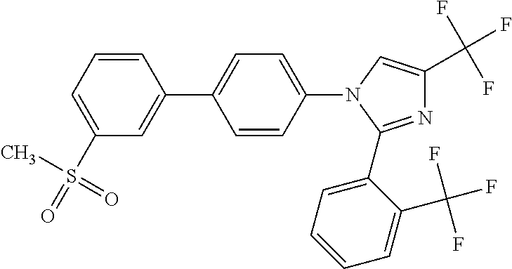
N1=C(C2=CC=CC=C2C(F)(F)F)N(C2=CC=C(C3=CC(S(C)(=O)=O)=CC=C3)C=C2)C=C1C(F)(F)F
